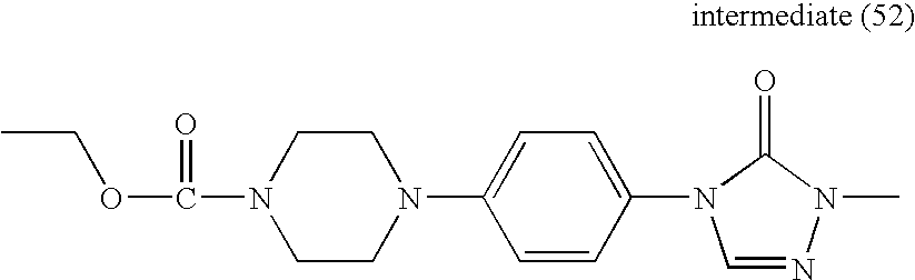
C1N(C(=O)OCC)CCN(C2=CC=C(N3C=NN(C)C3=O)C=C2)C1
